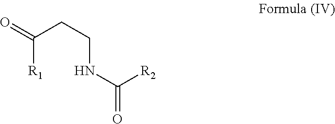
O=C(CCNC(=O)[R2])[R1]
